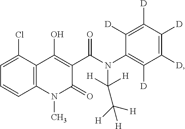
C12=C(C(Cl)=CC=C1)C(O)=C(C(=O)N(C1=C([D])C([D])=C([D])C([D])=C1[D])C([H])([H])C([H])([H])[H])C(=O)N2C
